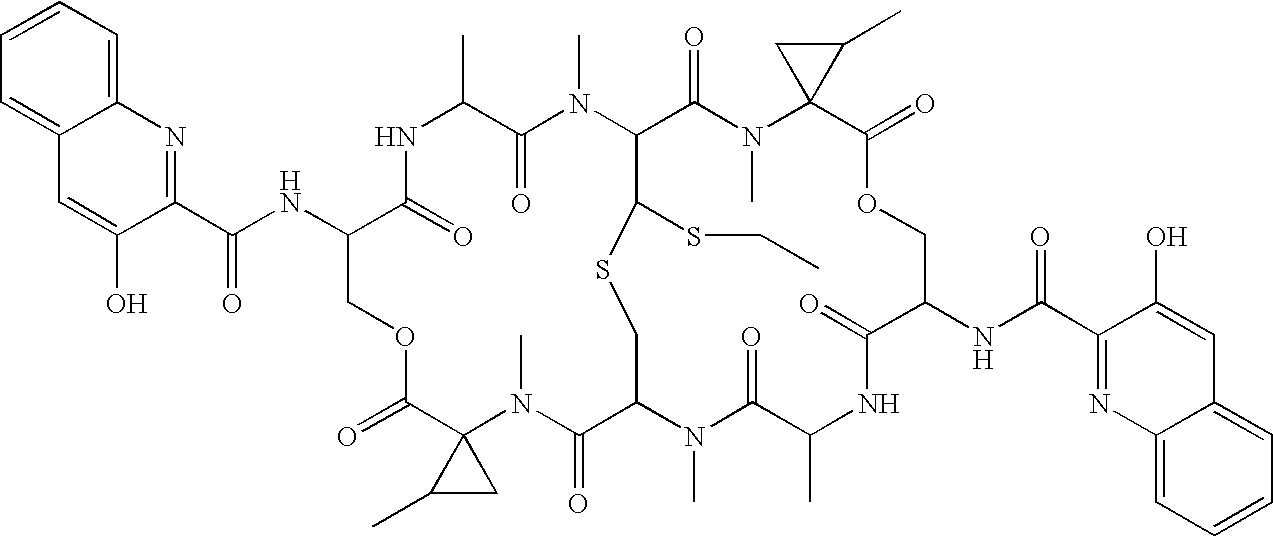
C1=CC=C2C(=C1)C=C(O)C(C(NC1C(=O)NC(C)C(=O)N(C)C3C(=O)N(C)C4(C(=O)OCC(NC(C5=NC6=CC=CC=C6C=C5O)=O)C(=O)NC(C)C(=O)N(C)C(C(=O)N(C)C5(C(=O)OC1)C(C)C5)CSC3SCC)C(C)C4)=O)=N2
